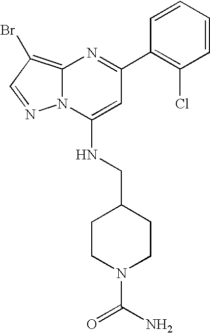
C12=C(Br)C=NN1C(NCC1CCN(C(=O)N)CC1)=CC(C1=C(Cl)C=CC=C1)=N2
